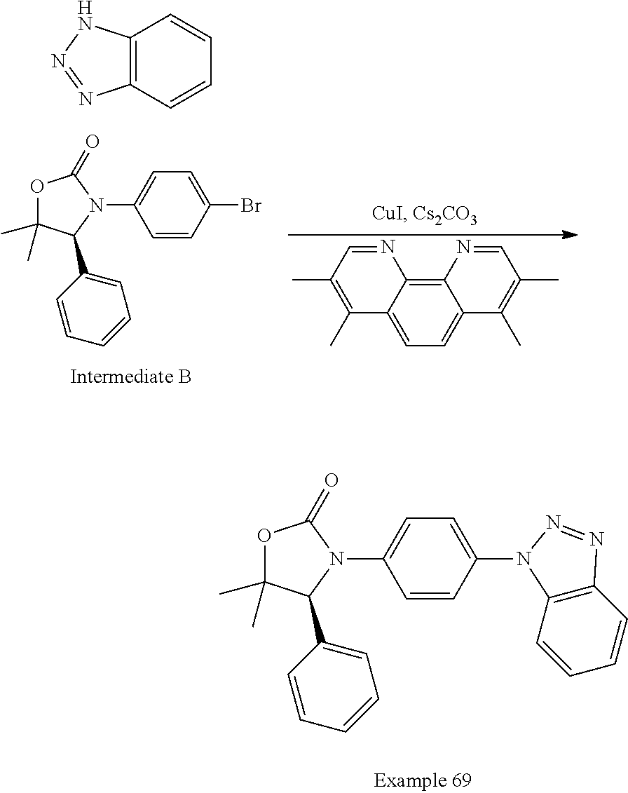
C1=C(N2C(=O)OC(C)(C)C2C2=CC=CC=C2)C=CC(N2C3=C(C=CC=C3)N=N2)=C1.C1=C(N2C(=O)OC(C)(C)C2C2=CC=CC=C2)C=CC(Br)=C1.C12=C(C=CC=C1)N=NN2.C12=CC=C3C(=C1N=CC(C)=C2C)N=CC(C)=C3C
